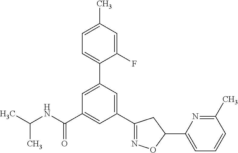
C1(C2=NOC(C3=CC=CC(C)=N3)C2)=CC(C2=CC=C(C)C=C2F)=CC(C(NC(C)C)=O)=C1
